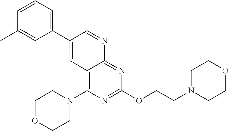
C1=C(C)C=CC=C1C1=CC2=C(N3CCOCC3)N=C(OCCN3CCOCC3)N=C2N=C1
